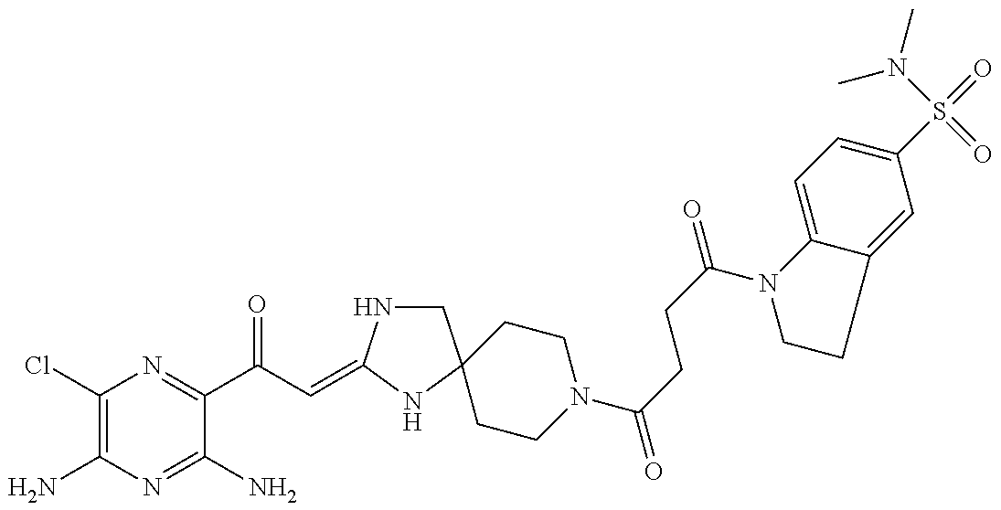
C1(Cl)=C(N)N=C(N)C(C(C=C2NCC3(N2)CCN(C(=O)CCC(=O)N2CCC4=CC(S(=O)(N(C)C)=O)=CC=C24)CC3)=O)=N1
